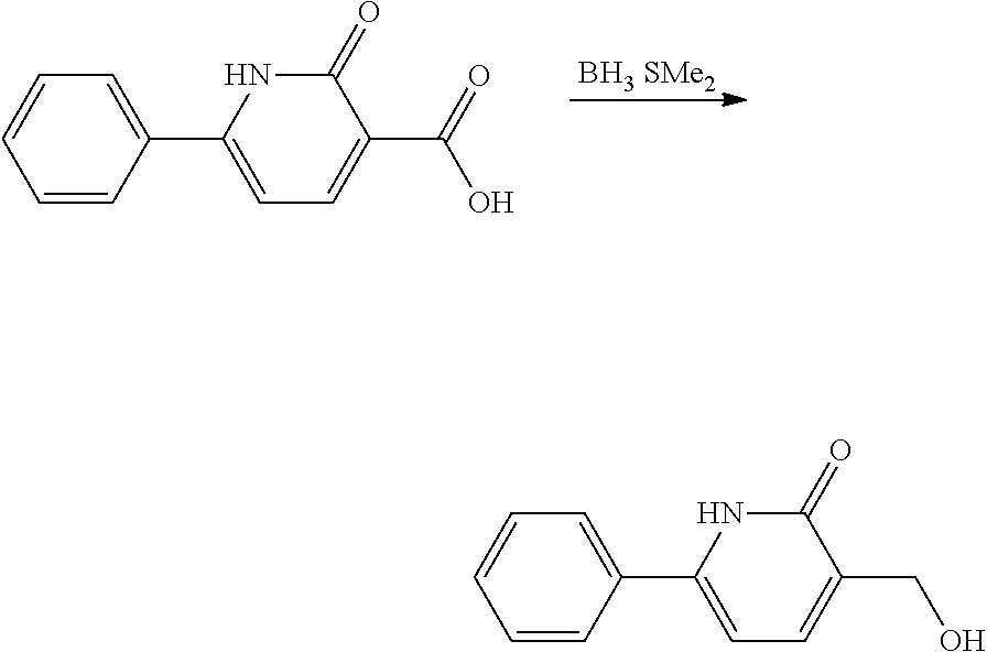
C1(C2=CC=CC=C2)=CC=C(C(=O)O)C(=O)N1.[BH3 SMe2].C1(C2=CC=CC=C2)=CC=C(CO)C(=O)N1
